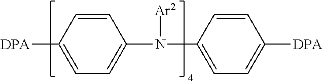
[DPA]C1=CC=C(N(C2=CC=C([DPA])C=C2)[Ar2])C=C1
